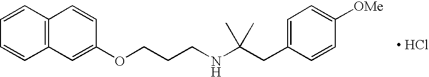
[ HCl].C1(OCCCNC(CC2=CC=C([OMe])C=C2)(C)C)=CC2=C(C=C1)C=CC=C2
